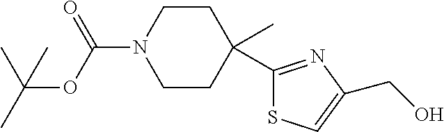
C1CC(C)(C2=NC(CO)=CS2)CCN1C(OC(C)(C)C)=O
